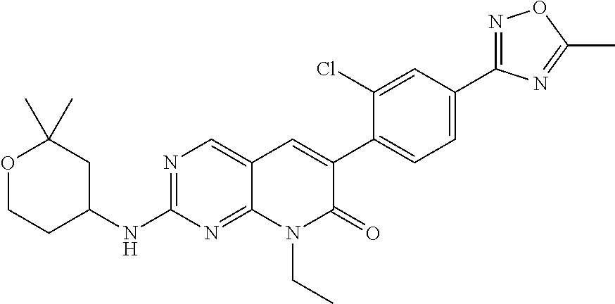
N1=C(C2=CC=C(C3=CC4=CN=C(NC5CC(C)(C)OCC5)N=C4N(CC)C3=O)C(Cl)=C2)N=C(C)O1
